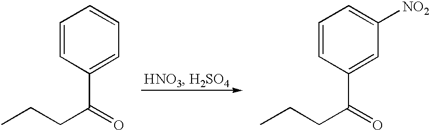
C1=CC(C(CCC)=O)=CC=C1.C1=CC(C(CCC)=O)=CC([NO2])=C1
